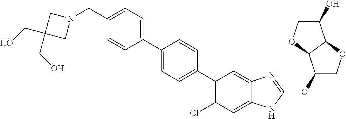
C(C1=CC=C(C2=CC=C(C3=C(Cl)C=C4C(=C3)N=C(OC3COC5C3OCC5O)N4)C=C2)C=C1)N1CC(CO)(CO)C1
